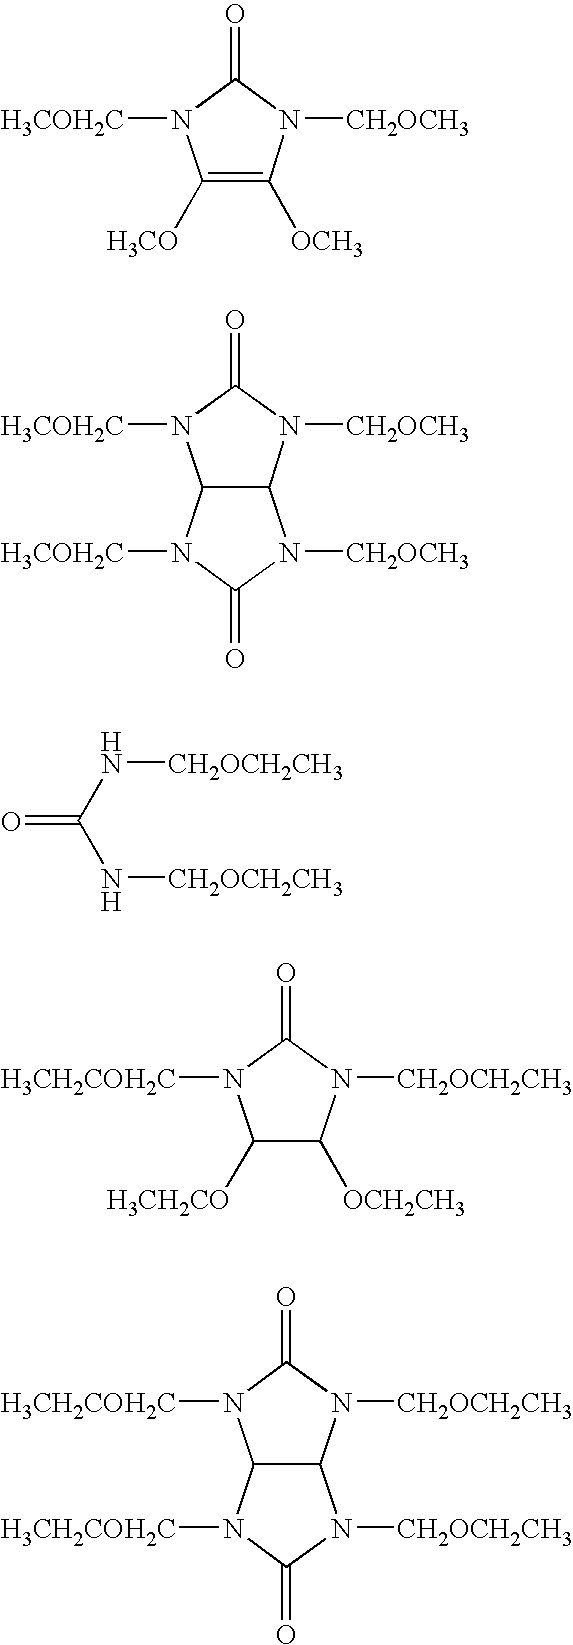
C1([H3CO])=C([OCH3])N([CH2OCH3])C(=O)N1[H3COH2C].C12C(N([CH2OCH3])C(=O)N1[H3COH2C])N([CH2OCH3])C(=O)N2[H3COH2C].O=C(N[CH2OCH2CH3])N[CH2OCH2CH3].C1([H3CH2CO])C([OCH2CH3])N([CH2OCH2CH3])C(=O)N1[H3CH2COH2C].C12C(N([CH2OCH2CH3])C(=O)N1[H3CH2COH2C])N([CH2OCH2CH3])C(=O)N2[H3CH2COH2C]
